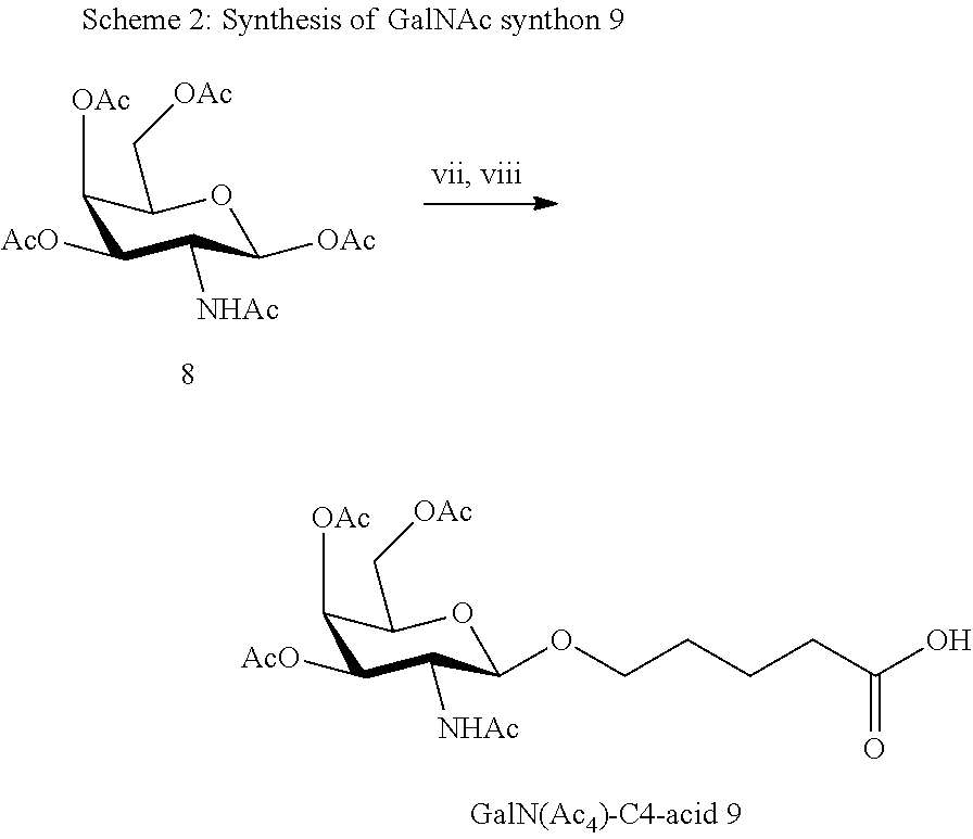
C1([OAc])C([AcO])C([NHAc])C(OCCCCC(O)=O)OC1C[OAc].C1([OAc])C([AcO])C([NHAc])C([OAc])OC1C[OAc]
